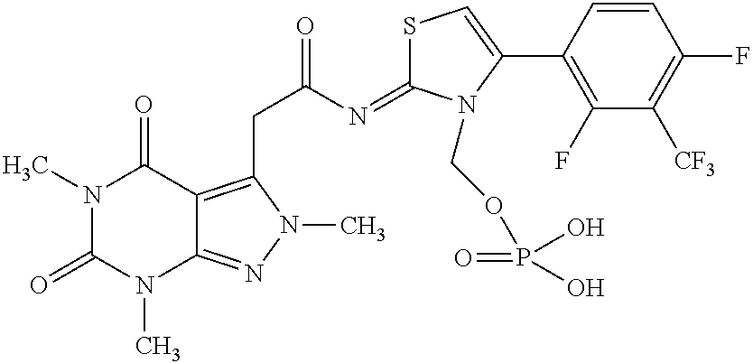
N1(C)C(=O)N(C)C2=NN(C)C(CC(=O)N=C3SC=C(C4=C(F)C([CF3])=C(F)C=C4)N3COP(=O)(O)O)=C2C1=O
